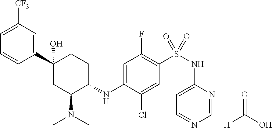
C1=C([CF3])C=C(C2(O)CC(N(C)C)C(NC3=CC(F)=C(S(NC4=CC=NC=N4)(=O)=O)C=C3Cl)CC2)C=C1.O=C(O)[H]
